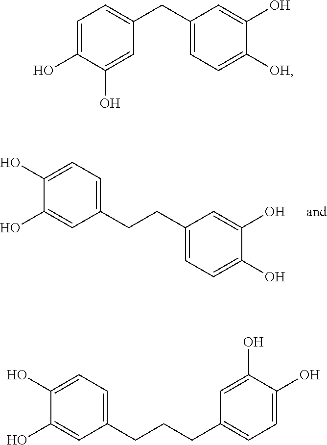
C1=C(CCC2=CC=C(O)C(O)=C2)C=C(O)C(O)=C1.C1=C(O)C(O)=CC(CC2=CC=C([OH])C(O)=C2)=C1.C1=C(CCCC2=CC=C(O)C(O)=C2)C=C(O)C(O)=C1
